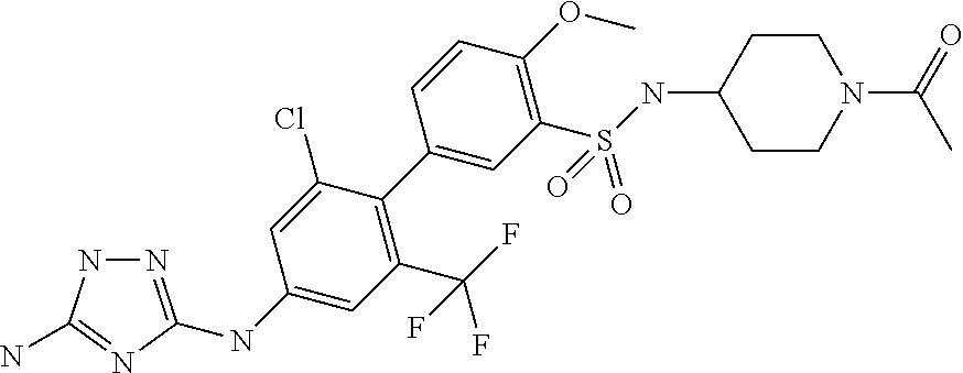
N1=C(NC2=CC(C(F)(F)F)=C(C3=CC(S(NC4CCN(C(=O)C)CC4)(=O)=O)=C(OC)C=C3)C(Cl)=C2)N=C(N)N1
